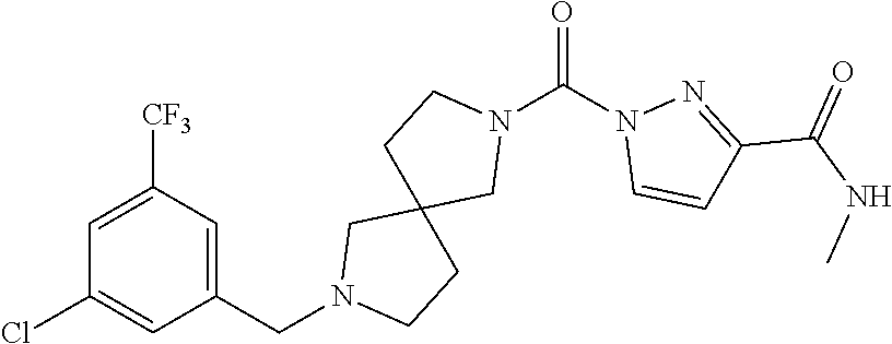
C1=C([CF3])C=C(CN2CC3(CCN(C(=O)N4C=CC(C(NC)=O)=N4)C3)CC2)C=C1Cl
